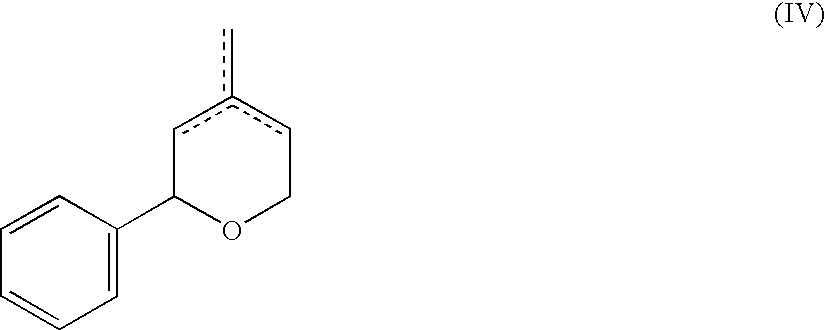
C1=CC=C(C2OCcc(c)c2)C=C1
